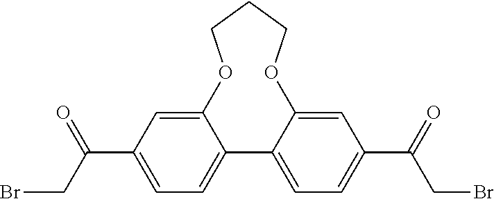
C12=CC(C(CBr)=O)=CC=C1C1=CC=C(C(=O)CBr)C=C1OCCCO2
